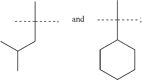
C1CCCCC1C(C)(C)C.C(C)(CC(C)(C)C)C
